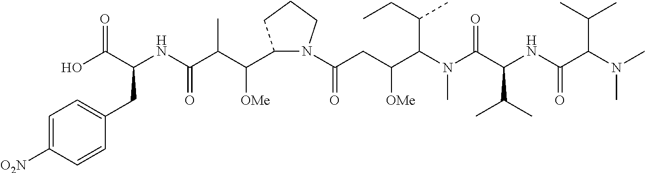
C1=C([O2N])C=CC(CC(NC(C(C(C2N(C(CC(C(N(C(C(NC(C(N(C)C)C(C)C)=O)C(C)C)=O)C)C(CC)C)[OMe])=O)CCC2)[OMe])C)=O)C(O)=O)=C1
